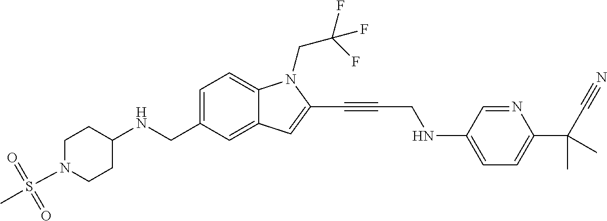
C1=C(CNC2CCN(S(C)(=O)=O)CC2)C=C2C(=C1)N(CC(F)(F)F)C(C#CCNC1=CC=C(C(C#N)(C)C)N=C1)=C2
